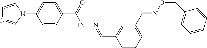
C1=C(C(=O)NN=CC2=CC(C=NOCC3=CC=CC=C3)=CC=C2)C=CC(N2C=NC=C2)=C1
